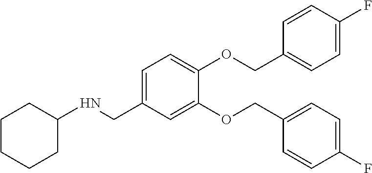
C1=CC(F)=CC=C1COC1=CC=C(CNC2CCCCC2)C=C1OCC1=CC=C(F)C=C1
